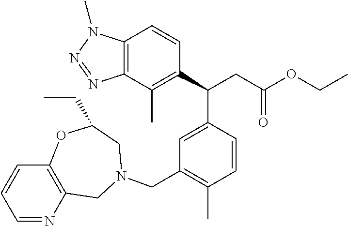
C1=NC2=C(C=C1)OC(CC)CN(CC1=C(C)C=CC(C(C3=C(C)C4=C(C=C3)N(C)N=N4)CC(OCC)=O)=C1)C2
